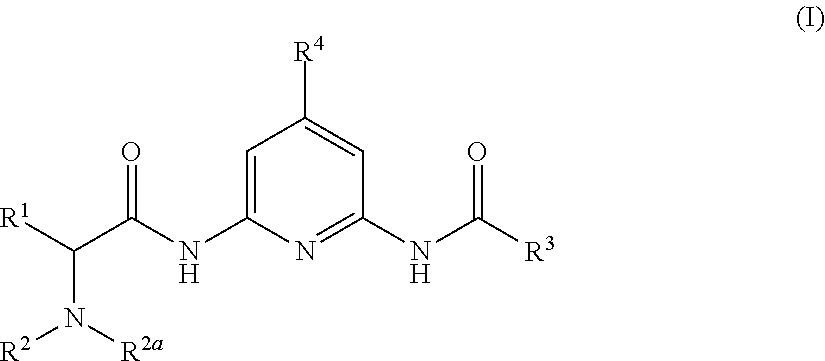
C1=C(NC(C([R1])N([R2a])[R2])=O)N=C(NC([R3])=O)C=C1[R4]
